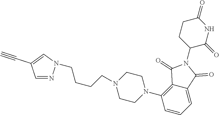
C1=NN(CCCCN2CCN(C3=C4C(=CC=C3)C(=O)N(C3C(=O)NC(=O)CC3)C4=O)CC2)C=C1C#C
